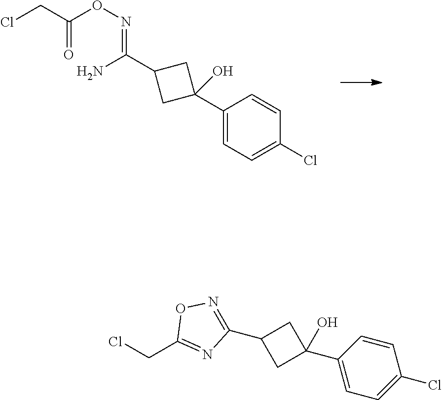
C1(C2(O)CC(C(N)=NOC(=O)CCl)C2)=CC=C(Cl)C=C1.C1(C2=NOC(CCl)=N2)CC(C2=CC=C(Cl)C=C2)(O)C1
